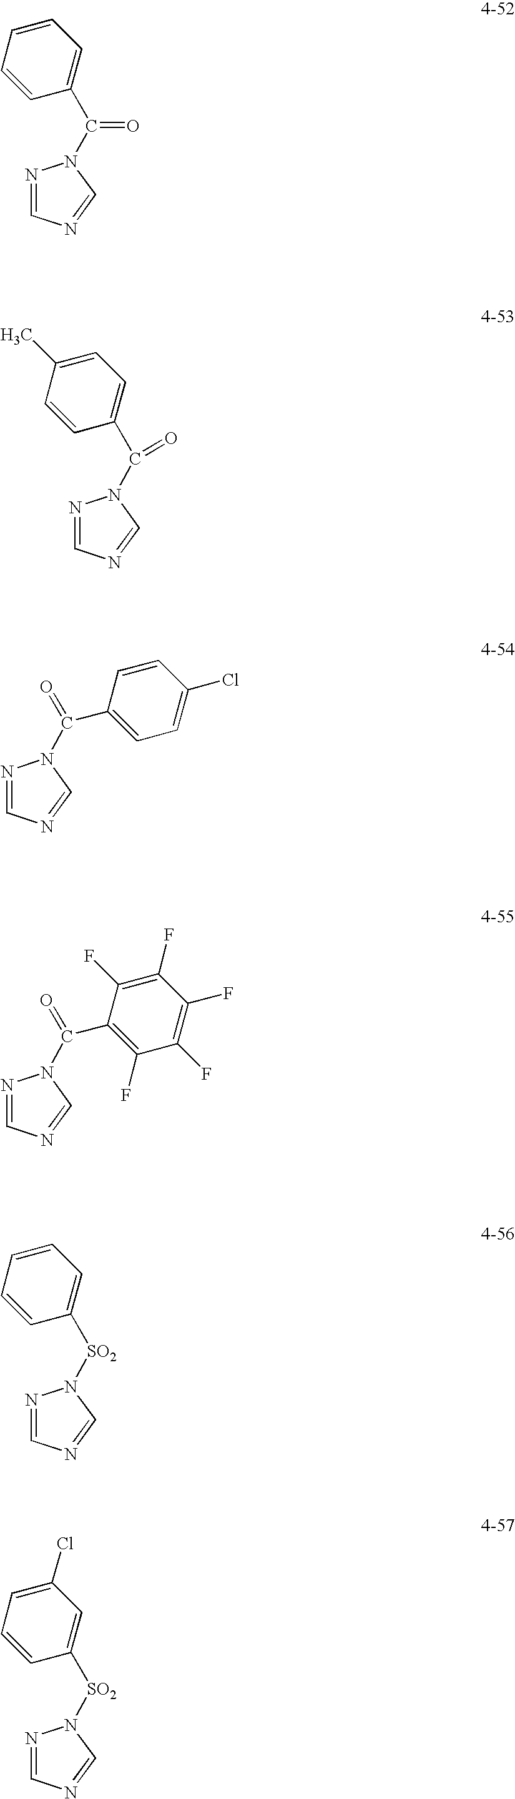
C1=NN(C(C2=CC=CC=C2)=O)C=N1.C1=NN(C(C2=CC=C(C)C=C2)=O)C=N1.C1=NN(C(=O)C2=CC=C(Cl)C=C2)C=N1.C1=NN(C(=O)C2=C(F)C(F)=C(F)C(F)=C2F)C=N1.C1=NN([SO2]C2=CC=CC=C2)C=N1.C1=NN([SO2]C2=CC(Cl)=CC=C2)C=N1
